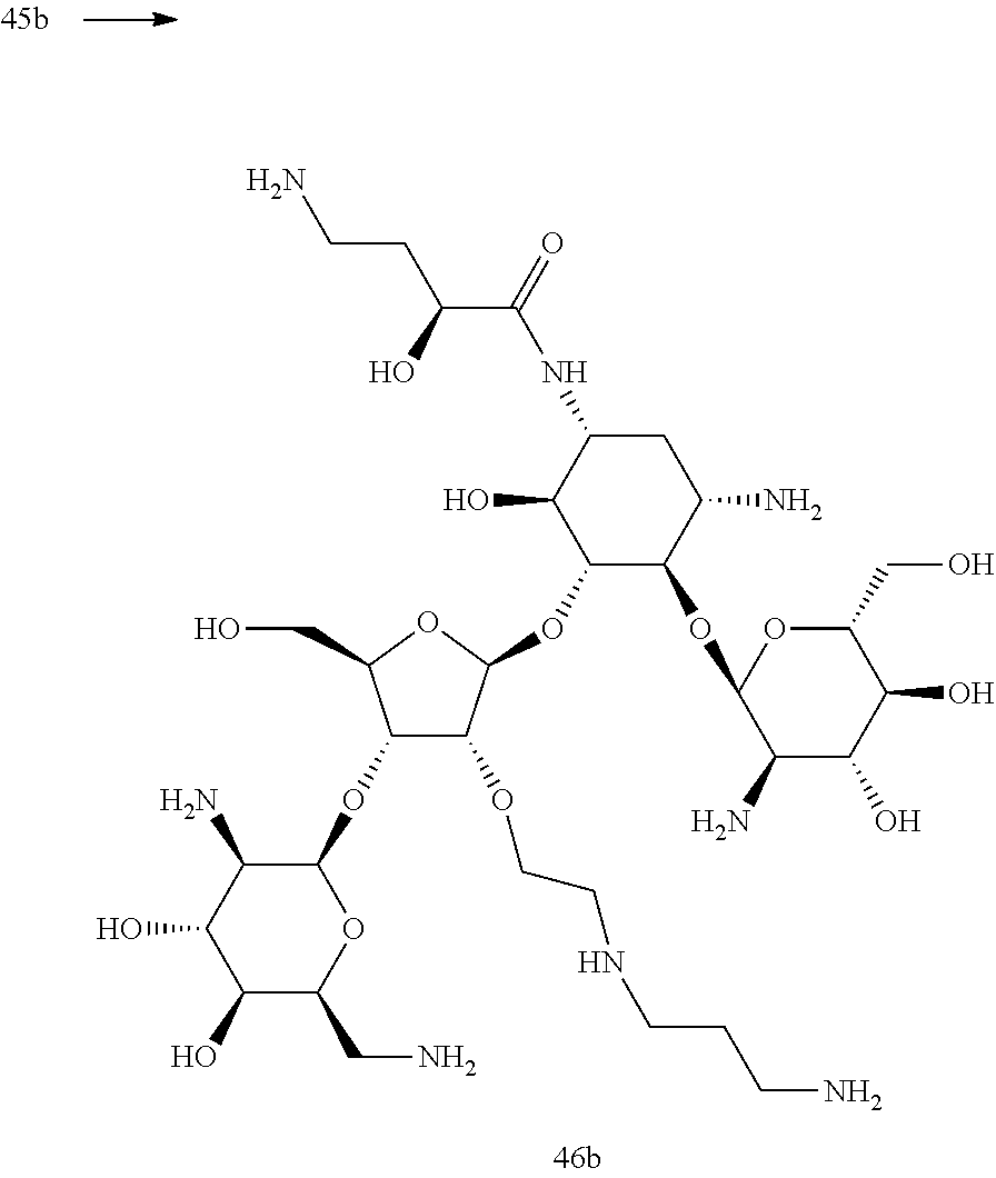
C1(O)C(CN)OC(OC2C(OCCNCCCN)C(OC3C(OC4C(N)C(O)C(O)C(CO)O4)C(N)CC(NC(C(O)CCN)=O)C3O)OC2CO)C(N)C1O
